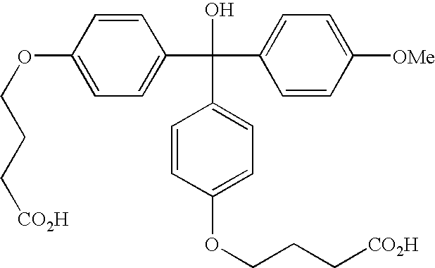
C1=CC(OCCC[CO2H])=CC=C1C(C1=CC=C([OMe])C=C1)(O)C1=CC=C(OCCC[CO2H])C=C1
